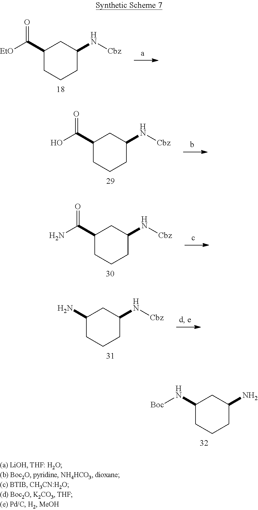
C1(C([EtO])=O)CCCC(N[Cbz])C1.C1(C(O)=O)CCCC(N[Cbz])C1.C1(C(N)=O)CCCC(N[Cbz])C1.C1(N)CCCC(N[Cbz])C1.C1(N[Boc])CCCC(N)C1
